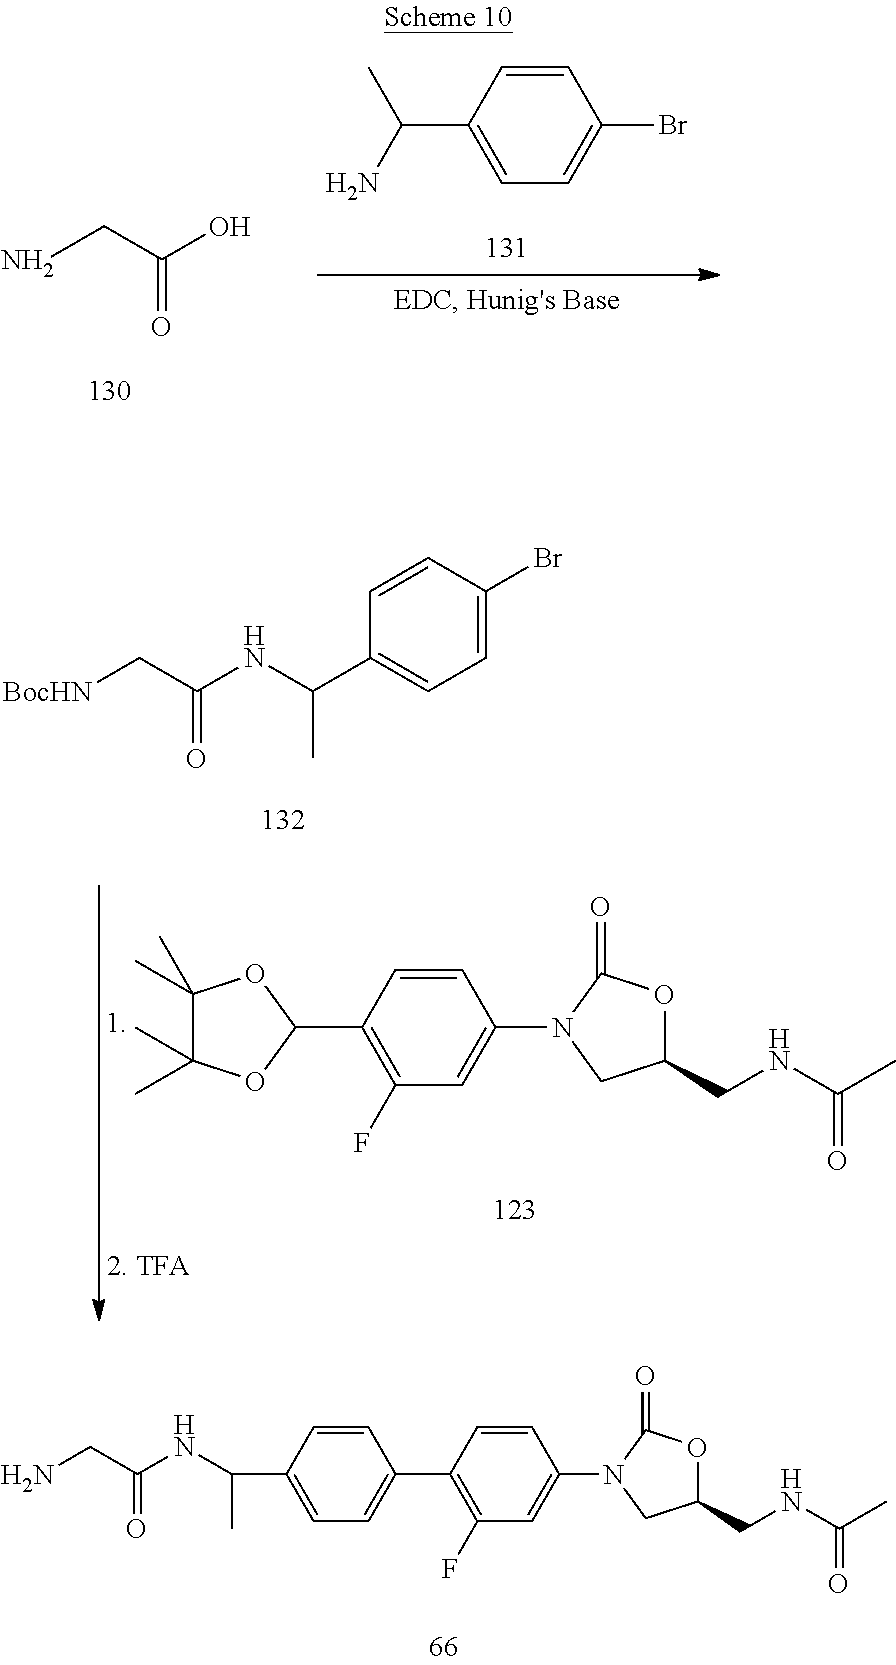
NCC(O)=O.C1=CC(C(N)C)=CC=C1Br.C1=C(Br)C=CC(C(NC(C[BocHN])=O)C)=C1.C1=CC(C2OC(C)(C)C(C)(C)O2)=C(F)C=C1N1CC(CNC(C)=O)OC1=O.C1=CC(C2=CC=C(C(C)NC(CN)=O)C=C2)=C(F)C=C1N1CC(CNC(C)=O)OC1=O
